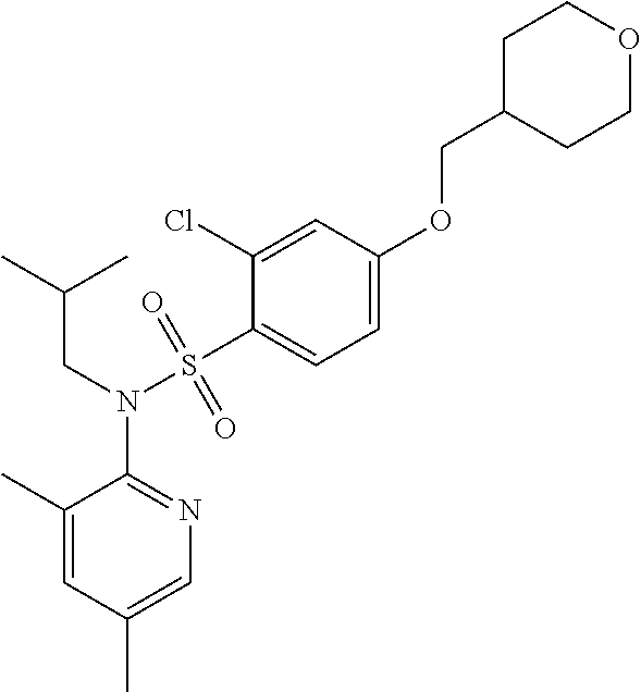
C1(C)=CC(C)=CN=C1N(CC(C)C)S(C1=CC=C(OCC2CCOCC2)C=C1Cl)(=O)=O
